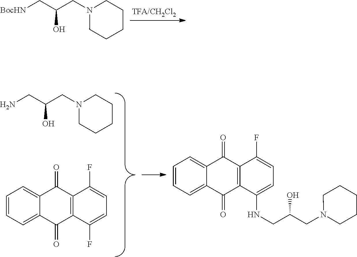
[BocHN]CC(CN1CCCCC1)O.C1=CC=C2C(=C1)C(=O)C1=C(C2=O)C(NCC(CN2CCCCC2)O)=CC=C1F.NCC(CN1CCCCC1)O.C1=CC=C2C(=C1)C(=O)C1=C(C2=O)C(F)=CC=C1F
